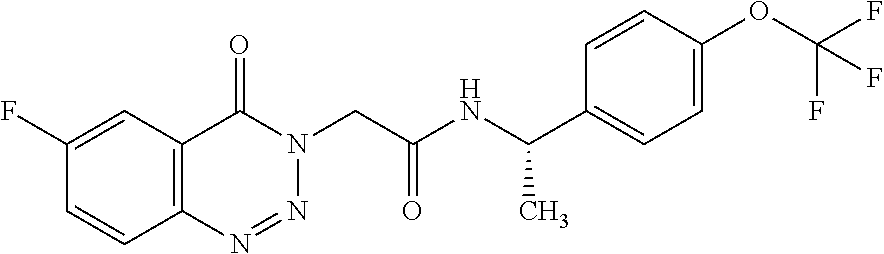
C1(F)=CC2=C(C=C1)N=NN(CC(NC(C1=CC=C(OC(F)(F)F)C=C1)C)=O)C2=O
